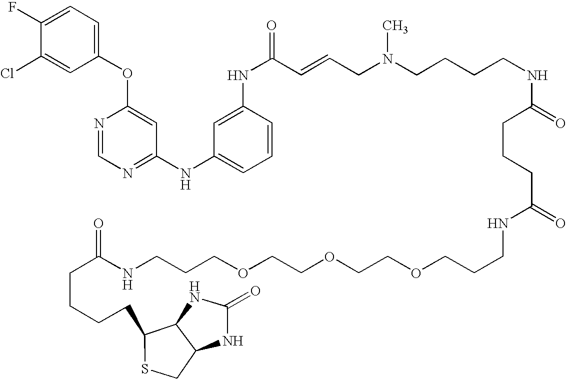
O(C1=CC(NC2=CC=CC(NC(=O)C=CCN(CCCCNC(=O)CCCC(=O)NCCCOCCOCCOCCCNC(CCCCC3SCC4C3NC(=O)N4)=O)C)=C2)=NC=N1)C1=CC=C(F)C(Cl)=C1
